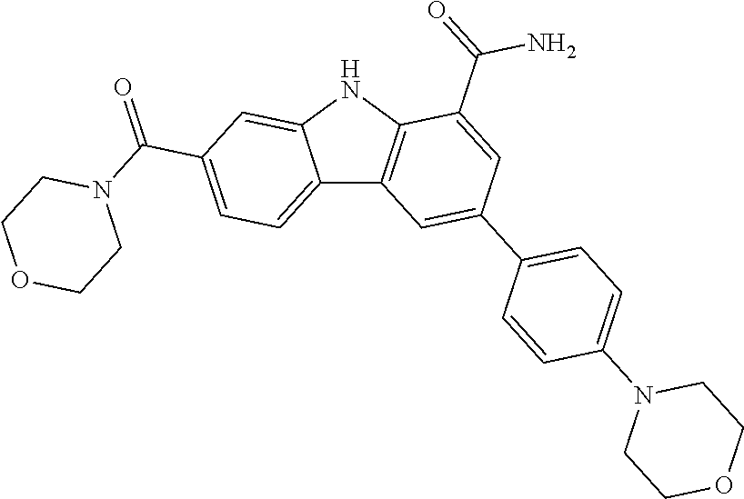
C12=CC=C(C(=O)N3CCOCC3)C=C1NC1=C2C=C(C2=CC=C(N3CCOCC3)C=C2)C=C1C(=O)N
